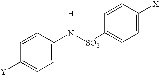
C1(N([SO2]C2=CC=C([X])C=C2)[H])=CC=C([Y])C=C1
